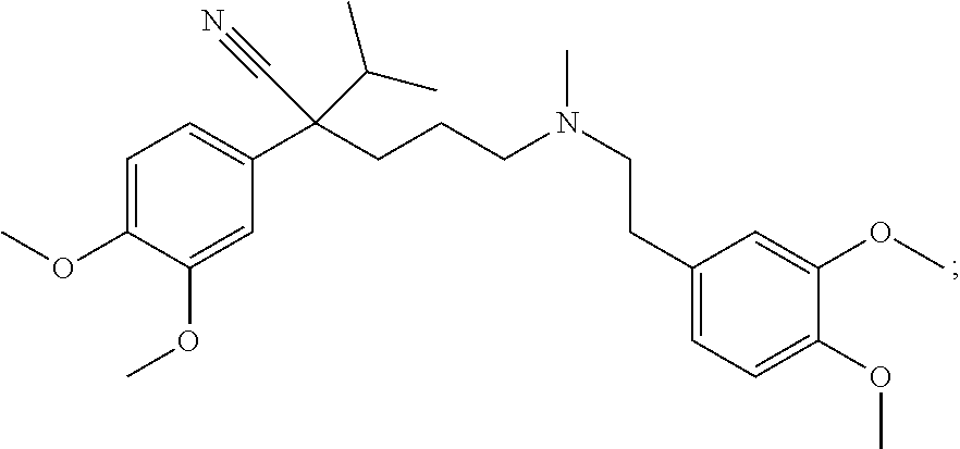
C1=C(OC)C(OC)=CC(C(CCCN(CCC2=CC=C(OC)C(OC)=C2)C)(C#N)C(C)C)=C1
